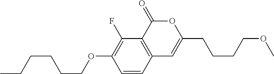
C1=CC2=C(C(F)=C1OCCCCCC)C(=O)OC(CCCCOC)=C2
